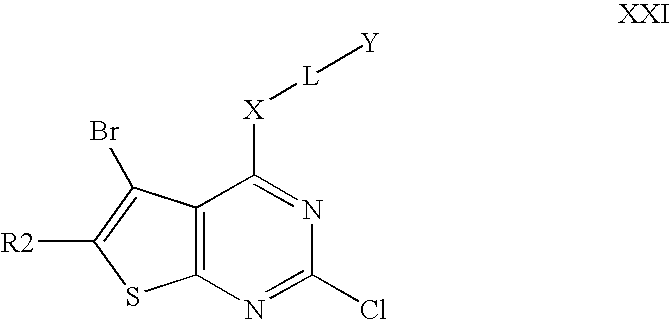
C12=C(N=C(Cl)N=C1[X][L][Y])SC([R2])=C2Br
